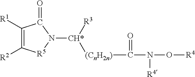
C1([R1])=C([R2])[R5]N([CH*]([R3])[(CnH2n)]C(=O)N([R4])O[R4])C1=O
